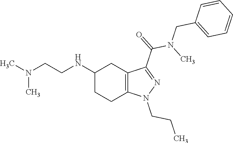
C1(NCCN(C)C)CCC2=C(C1)C(C(N(C)CC1=CC=CC=C1)=O)=NN2CCC
